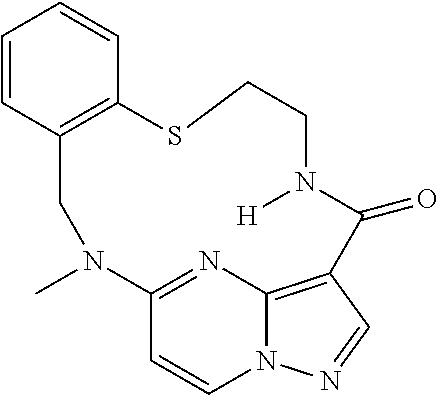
C1=CC2=C(C=C1)SCCN([H])C(=O)C1=C3N(C=CC(=N3)N(C)C2)N=C1
